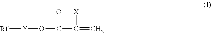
[Rf][Y]OC(=O)C([X])=C
